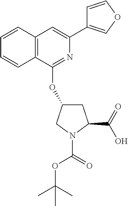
O(C(=O)N1C(C(=O)O)CC(OC2=NC(C3=COC=C3)=CC3=C2C=CC=C3)C1)C(C)(C)C
